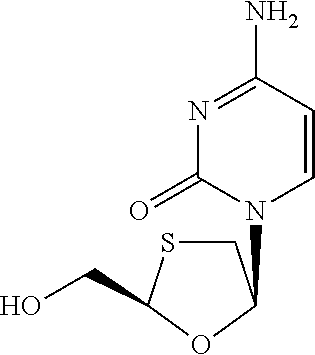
C1(N)=NC(=O)N(C2CSC(CO)O2)C=C1
